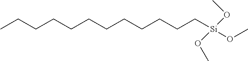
C(CCCCCCC[Si](OC)(OC)OC)CCCC
